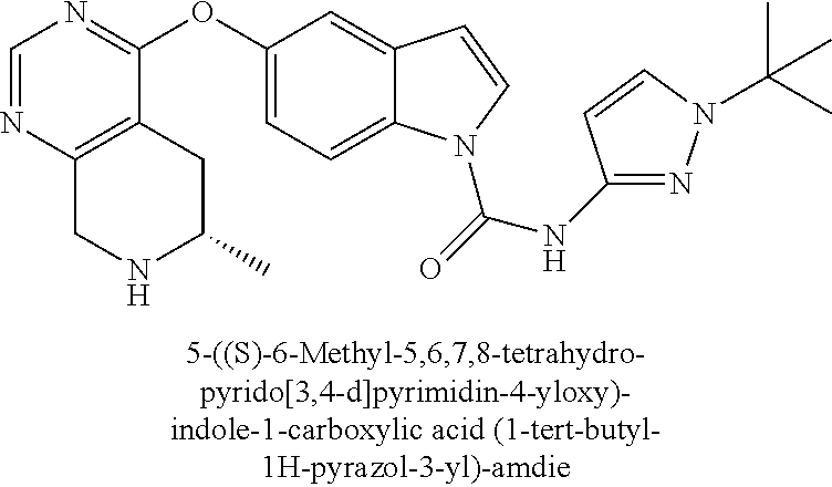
O(C1=CC=C2C(=C1)C=CN2C(=O)NC1=NN(C(C)(C)C)C=C1)C1=NC=NC2=C1CC(C)NC2
